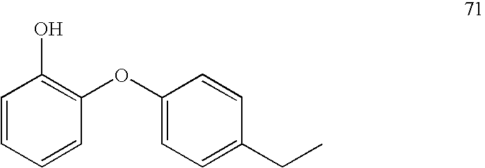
C1=CC(OC2=CC=C(CC)C=C2)=C(O)C=C1
